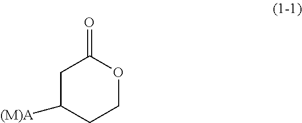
C1COC(=O)CC1[(M)A]
